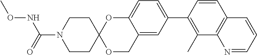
C1=CC(C2=CC=C3C(=C2)COC2(O3)CCN(C(=O)NOC)CC2)=C(C)C2=C1C=CC=N2
